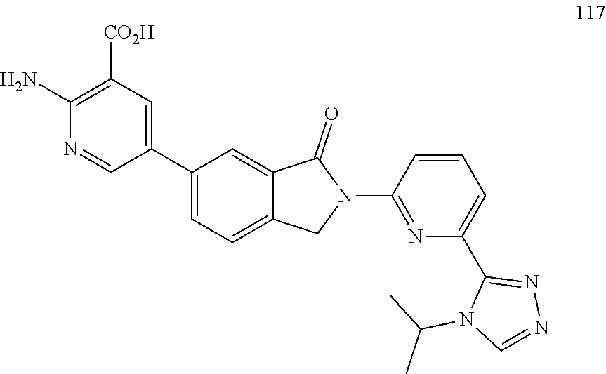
C1(C2=CC([CO2H])=C(N)N=C2)=CC=C2C(=C1)C(=O)N(C1=NC(C3=NN=CN3C(C)C)=CC=C1)C2
